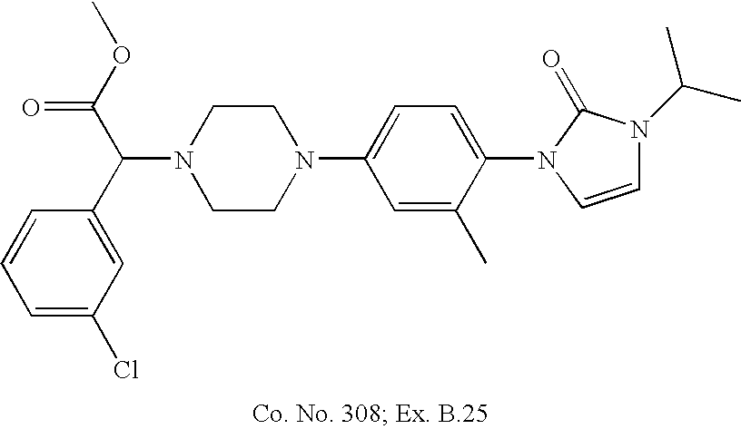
N1(C(C2=CC(Cl)=CC=C2)C(OC)=O)CCN(C2=CC=C(N3C=CN(C(C)C)C3=O)C(C)=C2)CC1
